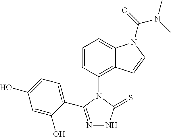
N1=C(C2=CC=C(O)C=C2O)N(C2=C3C(=CC=C2)N(C(N(C)C)=O)C=C3)C(=S)N1
